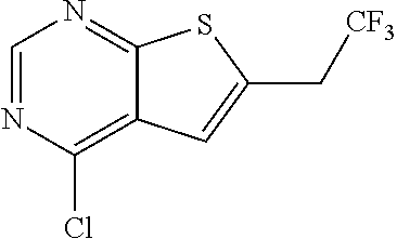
C1(Cl)=C2C(=NC=N1)SC(C[CF3])=C2
